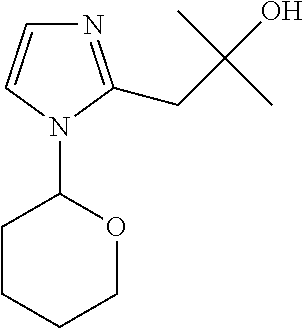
N1=C(CC(O)(C)C)N(C2CCCCO2)C=C1
